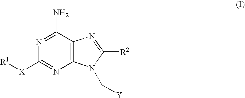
N1=C(N)C2=C(N=C1[X][R1])N(C[Y])C([R2])=N2
